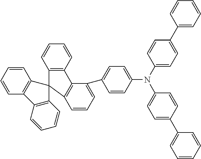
C1=C(C2=CC=CC3=C2C2=C(C=CC=C2)C32C3=C(C=CC=C3)C3=C2C=CC=C3)C=CC(N(C2=CC=C(C3=CC=CC=C3)C=C2)C2=CC=C(C3=CC=CC=C3)C=C2)=C1
